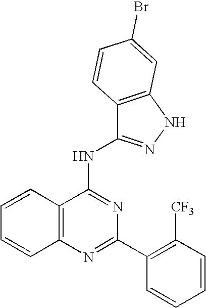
C12=C(N=C(C3=C([CF3])C=CC=C3)N=C1NC1=NNC3=C1C=CC(Br)=C3)C=CC=C2
